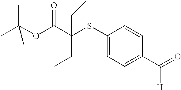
CC(OC(C(SC1=CC=C(C(=O)[H])C=C1)(CC)CC)=O)(C)C
